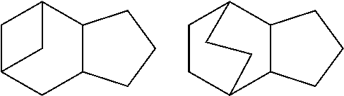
C1C2CC3C(C1C2)CCC3.C1CC2C3C(C1CC2)CCC3
